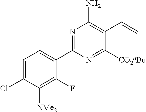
C1(C2=NC(N)=C(C=C)C([CO2nBu])=N2)=CC=C(Cl)C([NMe2])=C1F
